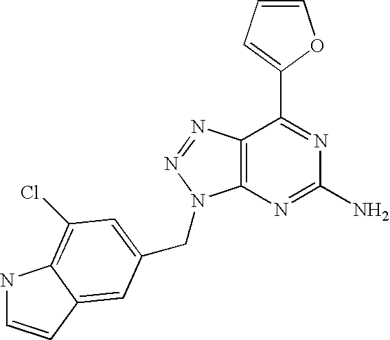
C1=CC=C(C2=NC(N)=NC3=C2N=NN3CC2=CC(Cl)=C3NC=CC3=C2)O1
